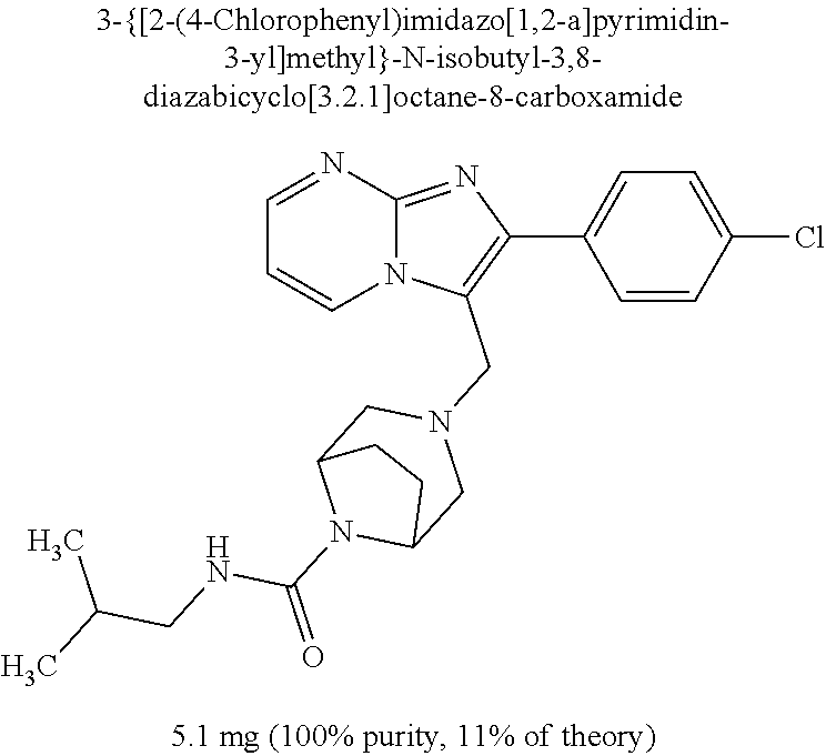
C1=CC(Cl)=CC=C1C1=C(CN2CC3N(C(=O)NCC(C)C)C(C2)CC3)N2C(=N1)N=CC=C2
